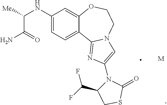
NC(C([Me])NC1=CC=C2C(=C1)OCCN1C2=NC(N2C(C(F)F)CSC2=O)=C1)=O.[M]
